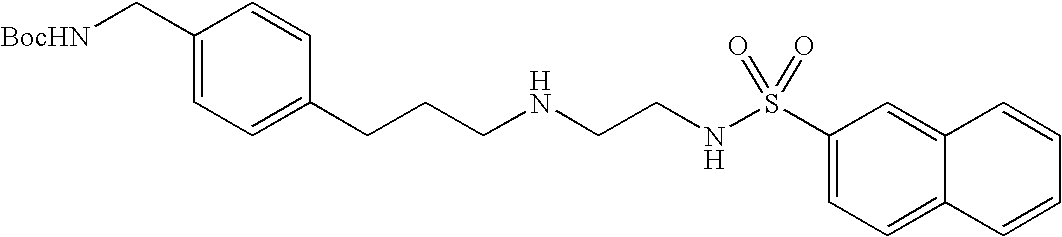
C1(C[BocHN])=CC=C(CCCNCCNS(C2=CC=C3C(=C2)C=CC=C3)(=O)=O)C=C1
